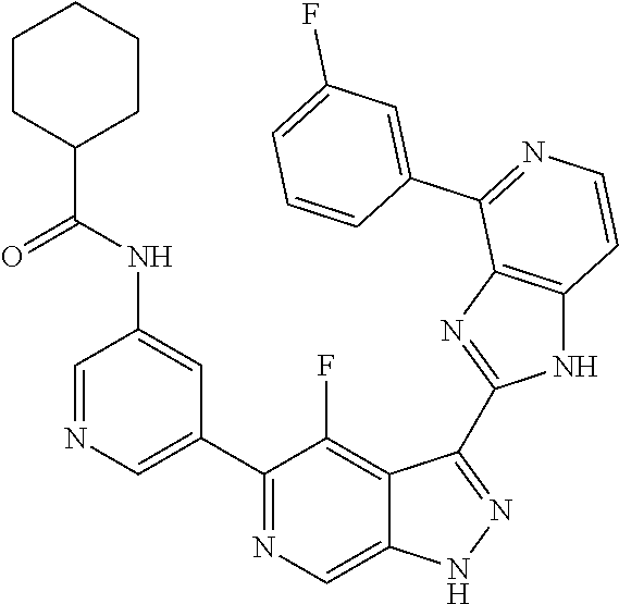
C1=NC=C(C2=NC=C3C(=C2F)C(C2=NC4=C(N2)C=CN=C4C2=CC(F)=CC=C2)=NN3)C=C1NC(C1CCCCC1)=O
